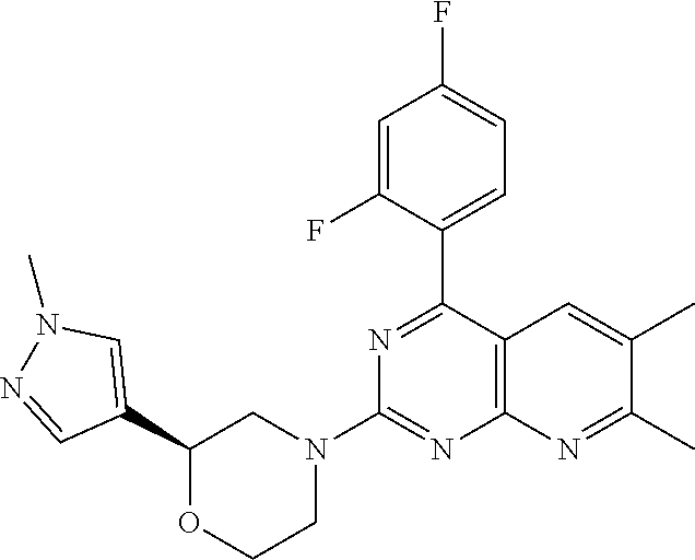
C1(C2=CN(C)N=C2)OCCN(C2=NC3=C(C(C4=CC=C(F)C=C4F)=N2)C=C(C)C(C)=N3)C1
